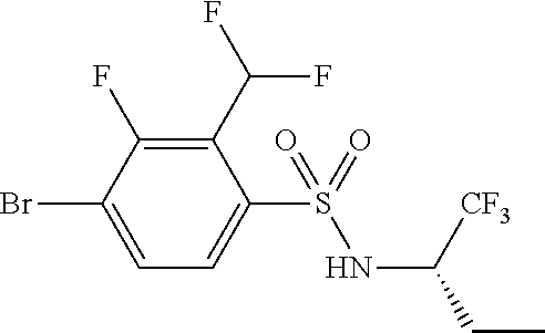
C1(C(F)F)=C(F)C(Br)=CC=C1S(=O)(NC(CC)[CF3])=O
